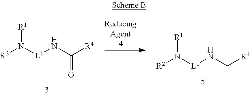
[R2]N([L1]NC[R4])[R1].[R2]N([L1]NC([R4])=O)[R1]
